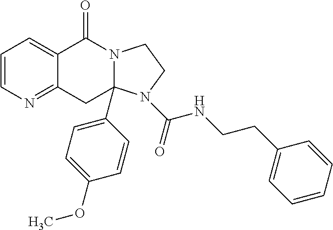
C1=CN=C2C(=C1)C(=O)N1C(C3=CC=C(OC)C=C3)(C2)N(C(NCCC2=CC=CC=C2)=O)CC1
